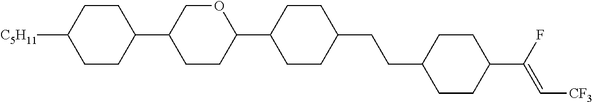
C1CC(C2CCC(C3CCC(CCC4CCC(C(F)=C[CF3])CC4)CC3)OC2)CCC1[C5H11]
